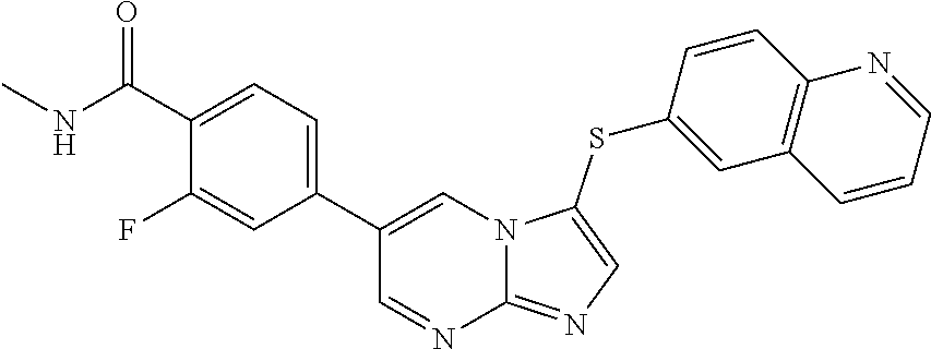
C1(C2=CC=C(C(NC)=O)C(F)=C2)=CN2C(=NC=C2SC2=CC3=C(C=C2)N=CC=C3)N=C1
